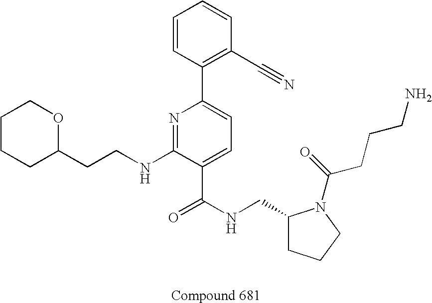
C1CC(CCNC2=NC(C3=C(C#N)C=CC=C3)=CC=C2C(NCC2CCCN2C(=O)CCCN)=O)OCC1
